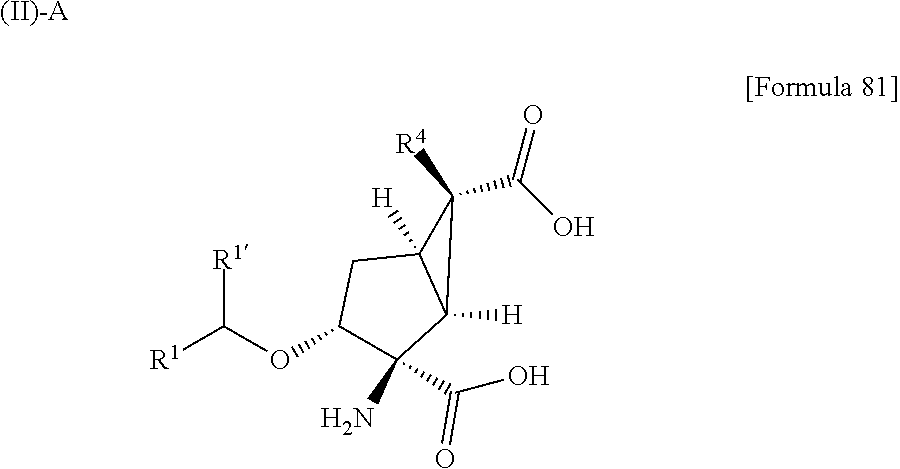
[R1]C(OC1C(N)(C(O)=O)C2([H])C([H])(C1)C2(C(O)=O)[R4])[R1].[(II)-A]
